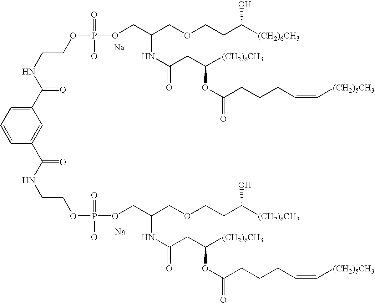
N(CCOP(OCC(COCCC([(CH2)6CH3])O)NC(=O)CC([(CH2)6CH3])OC(CCCC=C[(CH2)5CH3])=O)(=O)O)C(=O)C1=CC=CC(C(NCCOP(O)(=O)OCC(COCCC([(CH2)6CH3])O)NC(=O)CC([(CH2)6CH3])OC(CCCC=C[(CH2)5CH3])=O)=O)=C1.[Na].[Na]
